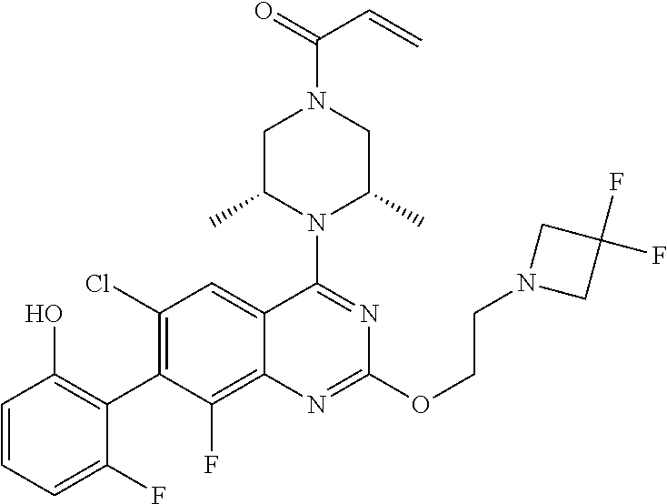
C1=CC=C(F)C(C2=C(Cl)C=C3C(=C2F)N=C(OCCN2CC(F)(F)C2)N=C3N2C(C)CN(C(=O)C=C)CC2C)=C1O
